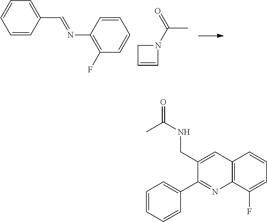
C1(C2=NC3=C(C=C2CNC(=O)C)C=CC=C3F)=CC=CC=C1.C1=CC(C=NC2=C(F)C=CC=C2)=CC=C1.C1C=CN1C(=O)C
